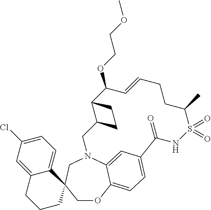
C1=C2C(=CC=C1Cl)C1(CCC2)COC2=CC=C3C(=O)NS(=O)(=O)C(C)CCC=CC(OCCOC)C4C(CN(C2=C3)C1)CC4
